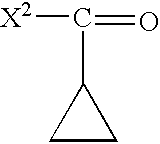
[X2]C(=O)C1CC1
